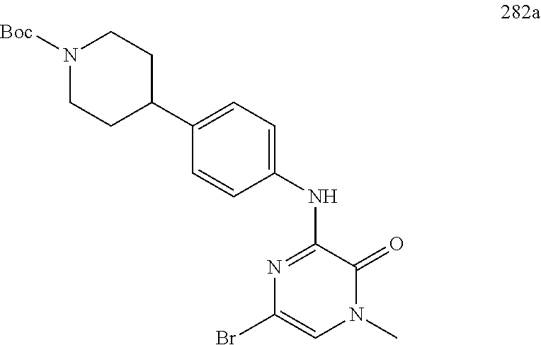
C1=C(C2CCN([Boc])CC2)C=CC(NC2=NC(Br)=CN(C)C2=O)=C1
